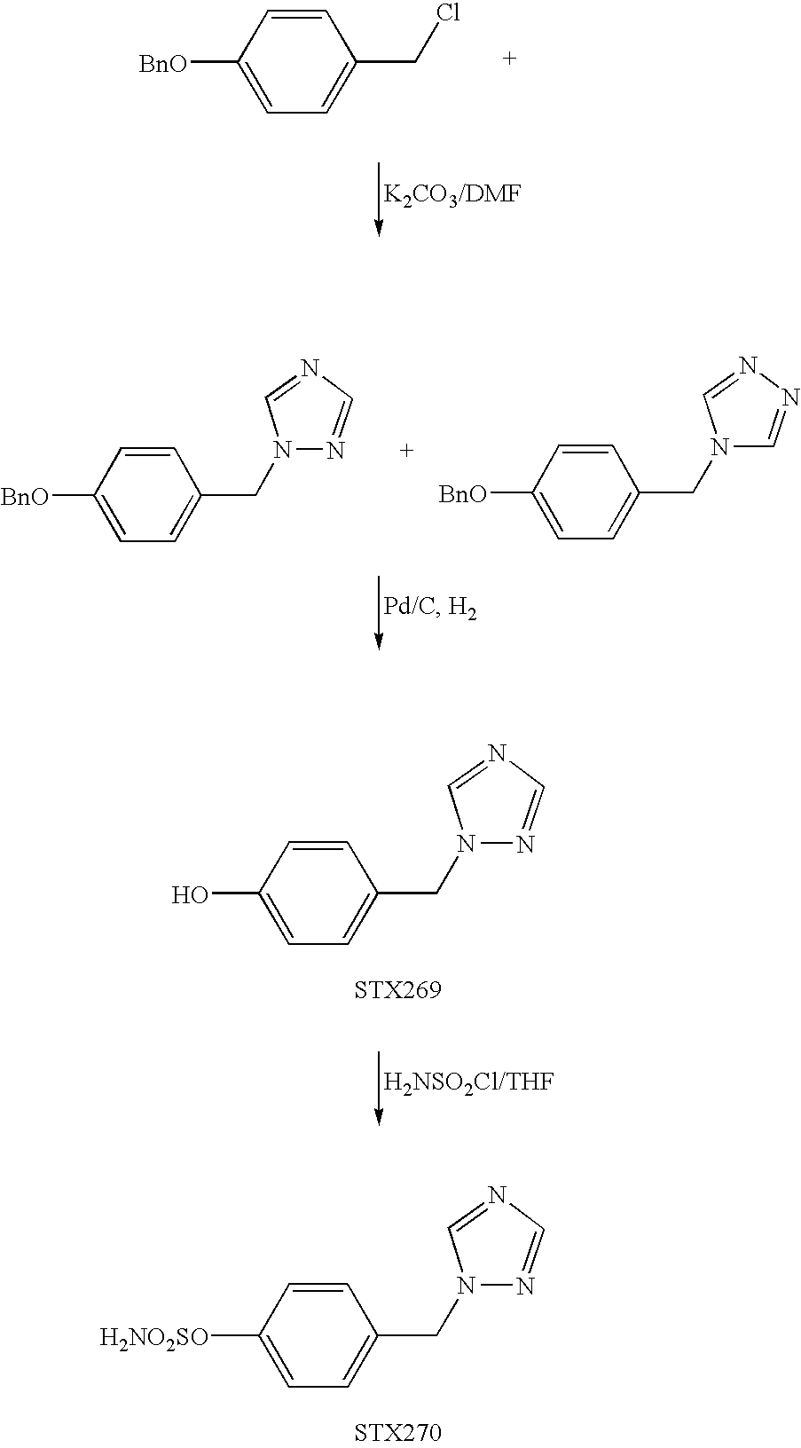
C1([BnO])=CC=C(CCl)C=C1.C1=NN(CC2=CC=C([BnO])C=C2)C=N1.N1=CN(CC2=CC=C([BnO])C=C2)C=N1.C1=NN(CC2=CC=C(O)C=C2)C=N1.C1=NN(CC2=CC=C([H2NO2SO])C=C2)C=N1
